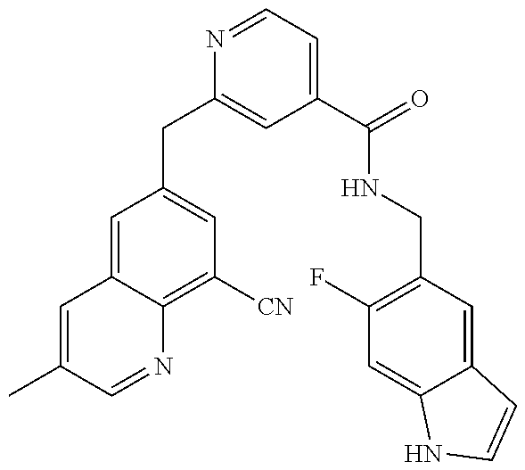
C1=C(C)C=NC2=C([CN])C=C(CC3=CC(C(=O)NCC4=C(F)C=C5C(=C4)C=CN5)=CC=N3)C=C12
